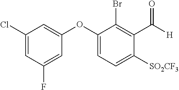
C1(Cl)=CC(F)=CC(OC2=CC=C([SO2CF3])C(C([H])=O)=C2Br)=C1
